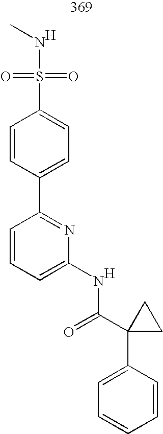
[H].S(NC)(=O)(=O)C1=CC=C(C2=NC(NC(C3(C4=CC=CC=C4)CC3)=O)=CC=C2)C=C1.[H]
